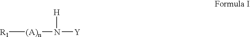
[R1][(A)n]N([Y])[H]
